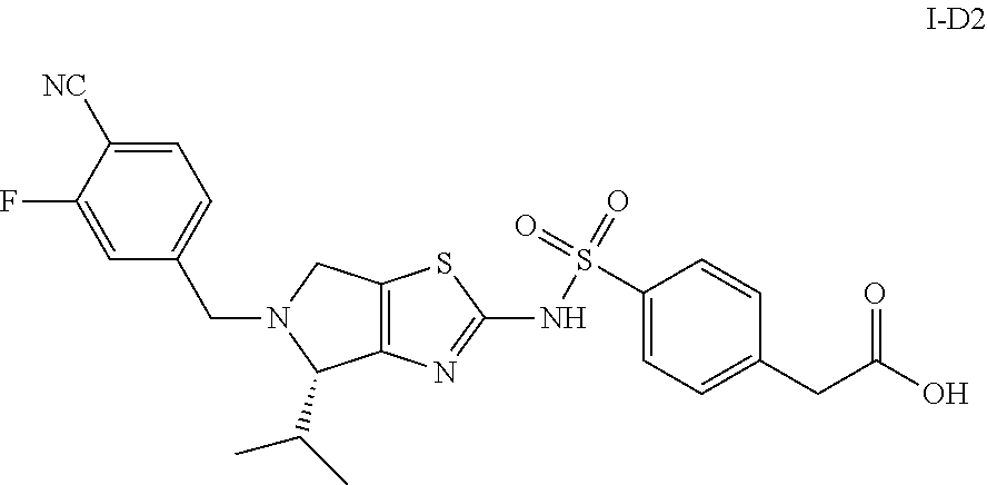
C1=C([NC])C(F)=CC(CN2C(C(C)C)C3=C(C2)SC(NS(C2=CC=C(CC(O)=O)C=C2)(=O)=O)=N3)=C1
